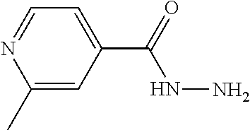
C1(C)=CC(C(=O)NN)=CC=N1
